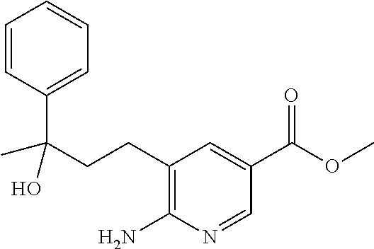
C1=CC(C(CCC2=C(N)N=CC(C(OC)=O)=C2)(C)O)=CC=C1
